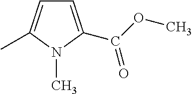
C1=C(C(OC)=O)N(C)C(C)=C1
